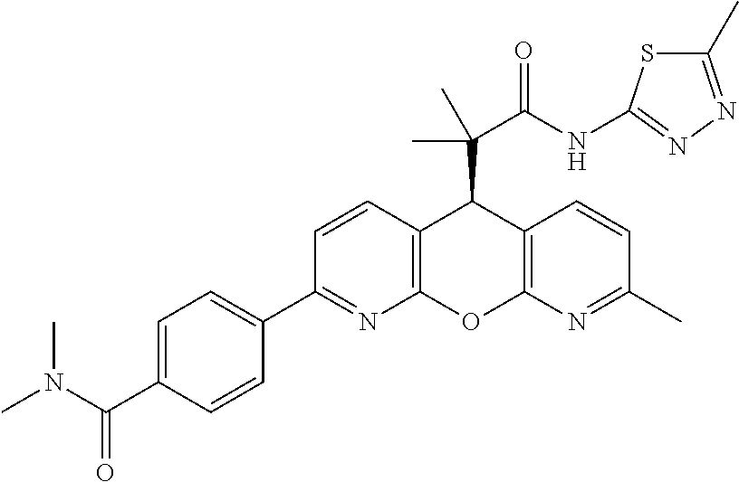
CN(C(C1=CC=C(C2=NC3=C(C=C2)C(C(C(NC2=NN=C(C)S2)=O)(C)C)C2=C(O3)N=C(C)C=C2)C=C1)=O)C
